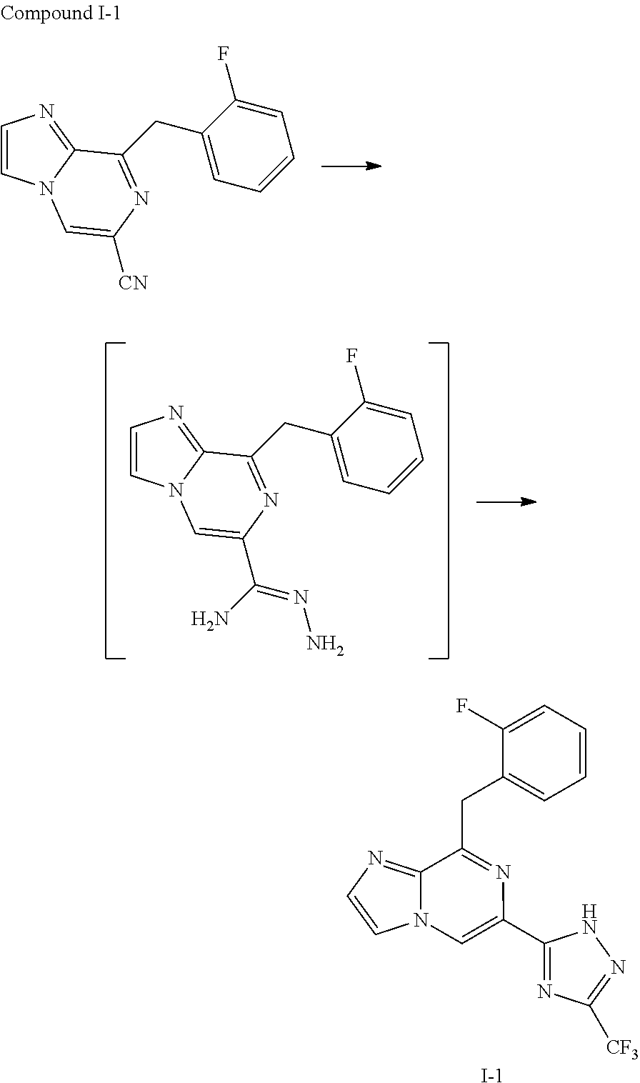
C1=CN2C(=N1)C(CC1=CC=CC=C1F)=NC(C1=NC([CF3])=NN1)=C2.[I-].C1=CN2C(=N1)C(CC1=CC=CC=C1F)=NC(C(N)=NN)=C2.C1=CN2C(=N1)C(CC1=CC=CC=C1F)=NC([CN])=C2
